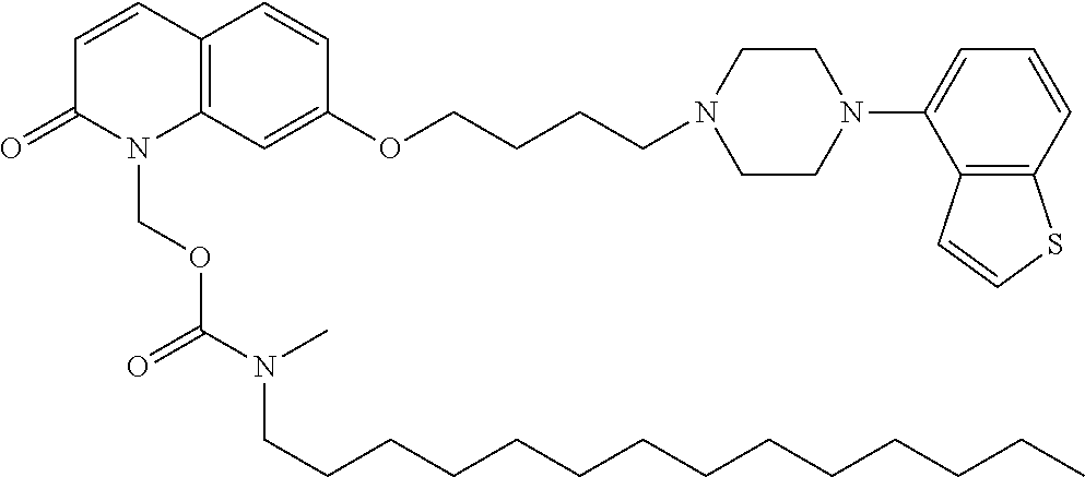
C12=C(C=C(OCCCCN3CCN(C4=CC=CC5=C4C=CS5)CC3)C=C1)N(COC(N(CCCCCCCCCCCCCC)C)=O)C(=O)C=C2
